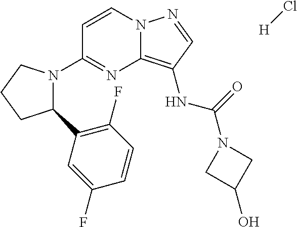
C1=CN2C(=C(NC(N3CC(O)C3)=O)C=N2)N=C1N1C(C2=C(F)C=CC(F)=C2)CCC1.[H]Cl
